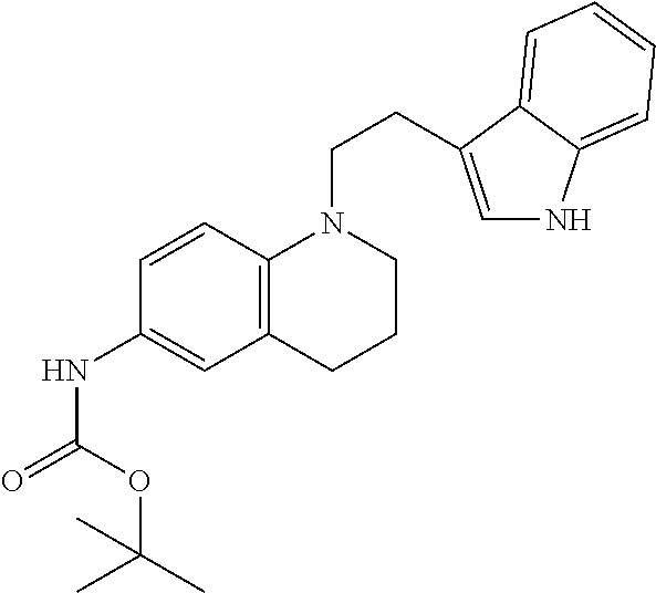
C12=C(C=CC(NC(=O)OC(C)(C)C)=C1)N(CCC1=CNC3=CC=CC=C31)CCC2
